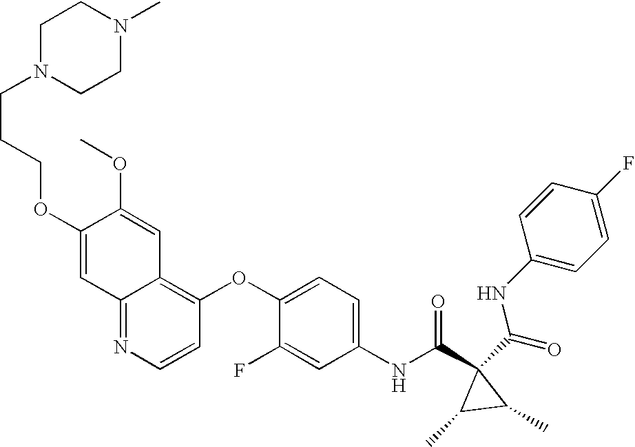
N1(CCCOC2=CC3=NC=CC(OC4=CC=C(NC(C5(C(=O)NC6=CC=C(F)C=C6)C(C)C5C)=O)C=C4F)=C3C=C2OC)CCN(C)CC1
